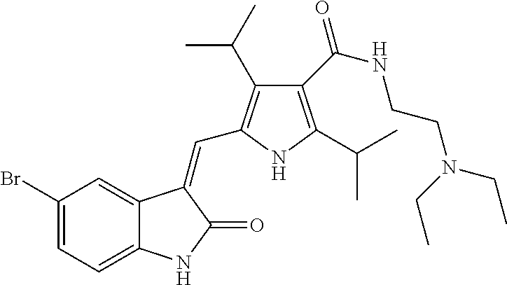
C1(Br)=CC=C2C(=C1)C(=CC1=C(C(C)C)C(C(NCCN(CC)CC)=O)=C(C(C)C)N1)C(=O)N2
